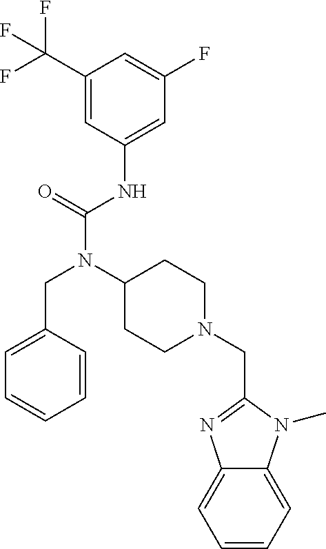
C1(C(F)(F)F)=CC(NC(N(C2CCN(CC3=NC4=CC=CC=C4N3C)CC2)CC2=CC=CC=C2)=O)=CC(F)=C1
